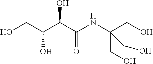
OCC(O)C(C(=O)NC(CO)(CO)CO)O
